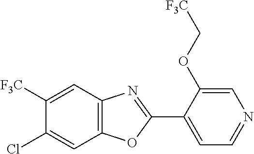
C1([F3C])=CC2=C(C=C1Cl)OC(C1=CC=NC=C1OC[F3C])=N2
